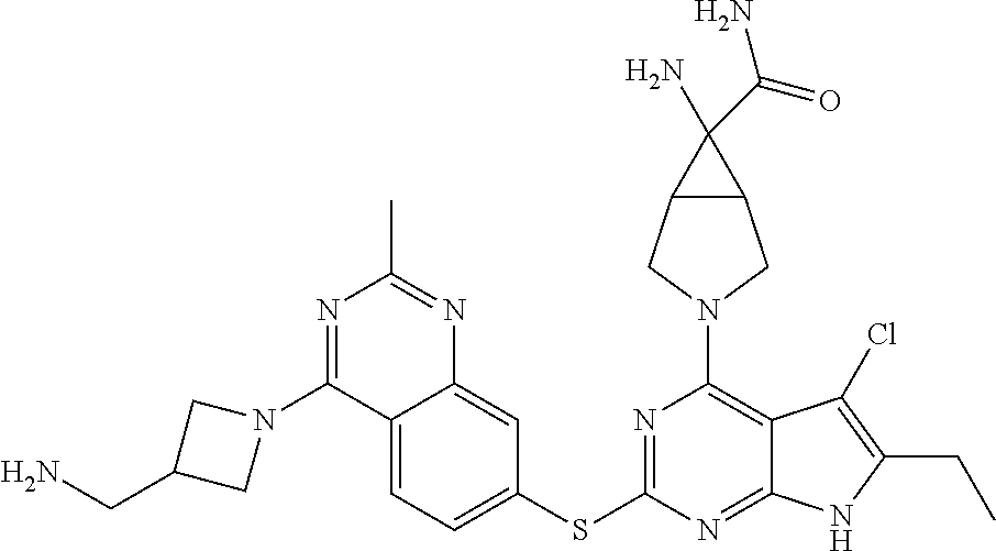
C12=CC=C(SC3=NC(N4CC5C(C4)C5(N)C(=O)N)=C4C(=N3)NC(CC)=C4Cl)C=C1N=C(C)N=C2N1CC(CN)C1
